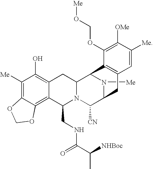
N1([Me])C2C([CN])N3C(CNC(C([NHBoc])C)=O)C4=C5C(=C([Me])C(O)=C4CC3C1C1=C(C2)C=C([Me])C([OMe])=C1OCO[Me])OCO5
